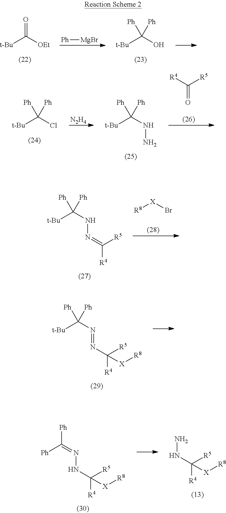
[t-Bu]C([OEt])=O.[Ph][MgBr].[t-Bu]C(O)([Ph])[Ph].[t-Bu]C(Cl)([Ph])[Ph].[N2H4].[t-Bu]C(NN)([Ph])[Ph].[R4]C([R5])=O.[t-Bu]C(NN=C([R5])[R4])([Ph])[Ph].[R8][X]Br.[t-Bu]C(N=NC([R4])([R5])[X][R8])([Ph])[Ph].[Ph]C(=NNC([R4])([R5])[X][R8])[Ph].NNC([R4])([R5])[X][R8]
